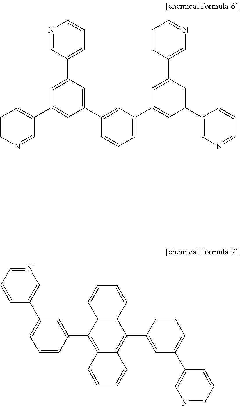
C1(C2=CC(C3=CC(C4=CN=CC=C4)=CC(C4=CN=CC=C4)=C3)=CC=C2)=CC(C2=CC=CN=C2)=CC(C2=CC=CN=C2)=C1.C12=C(C=CC=C1)C(C1=CC(C3=CN=CC=C3)=CC=C1)=C1C(=C2C2=CC(C3=CN=CC=C3)=CC=C2)C=CC=C1
